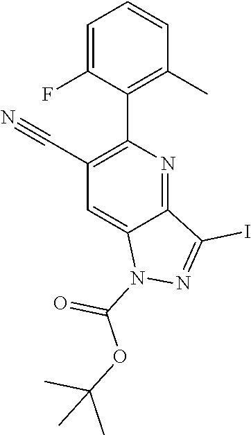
C1=C(F)C(C2=C(C#N)C=C3C(=N2)C(I)=NN3C(=O)OC(C)(C)C)=C(C)C=C1
